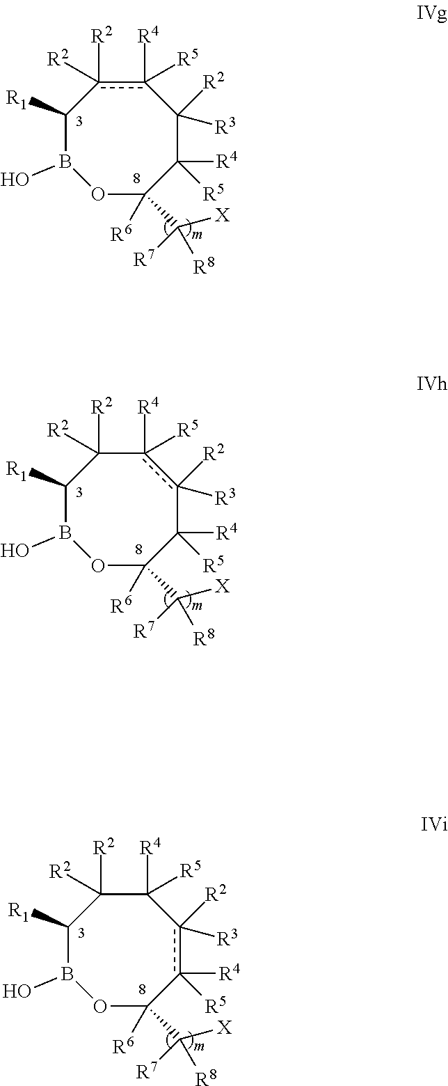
C1([R1])B(O)OC([R6])(C([R7])([X])[R8])C([R5])([R4])C([R2])([R3])c([R4])([R5])c1([R2])[R2].C1([R1])B(O)OC([R6])(C([R7])([X])[R8])C([R5])([R4])c([R2])([R3])c([R4])([R5])C1([R2])[R2].C1([R1])B(O)OC([R6])(C([R7])([X])[R8])c([R5])([R4])c([R2])([R3])C([R4])([R5])C1([R2])[R2]
